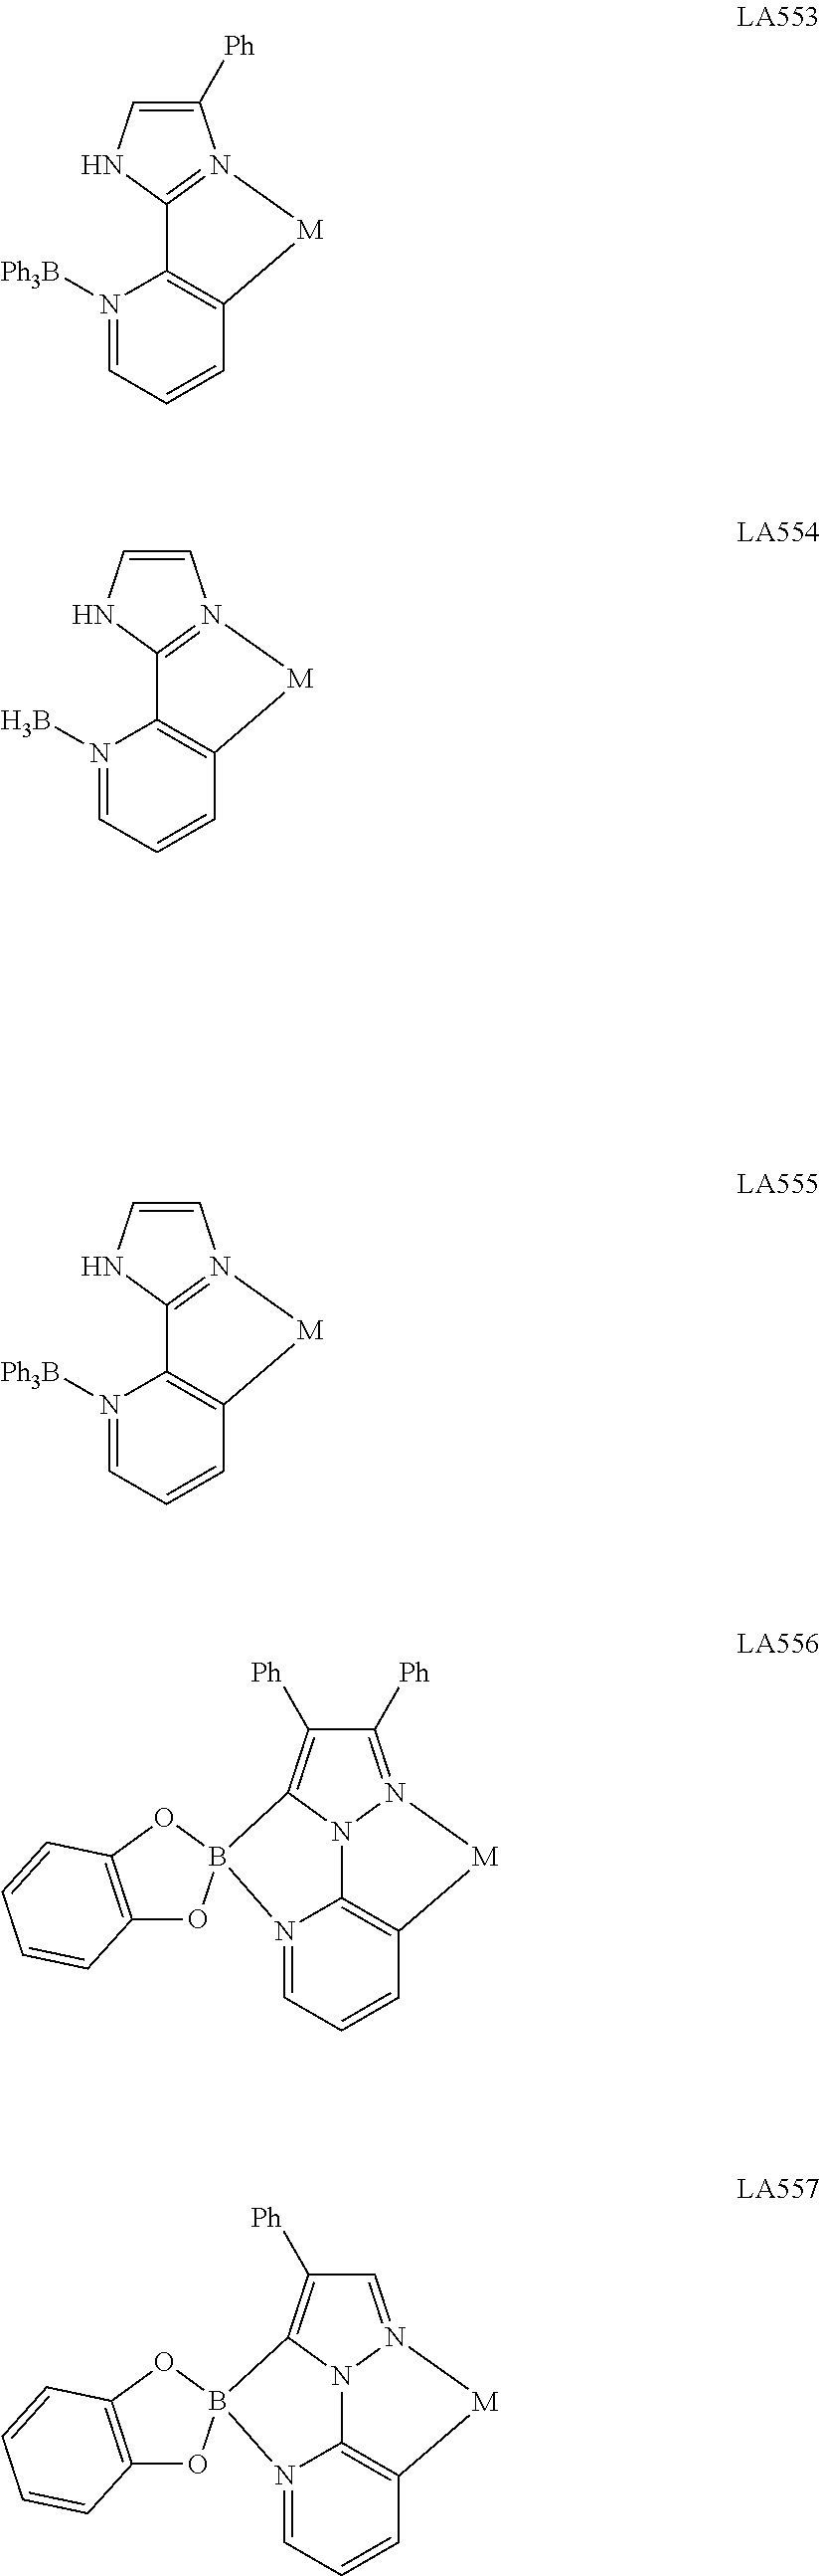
C1([Ph])=CNC2=N1[M]C1=C2N([Ph3B])=CC=C1.C1=CNC2=N1[M]C1=C2N(B)=CC=C1.C1=CNC2=N1[M]C1=C2N([Ph3B])=CC=C1.C1([Ph])=N2N3C(=C1[Ph])B1(N4=CC=CC(=C34)[M]2)OC2=C(O1)C=CC=C2.C1=N2N3C(=C1[Ph])B1(N4=CC=CC(=C34)[M]2)OC2=C(O1)C=CC=C2
